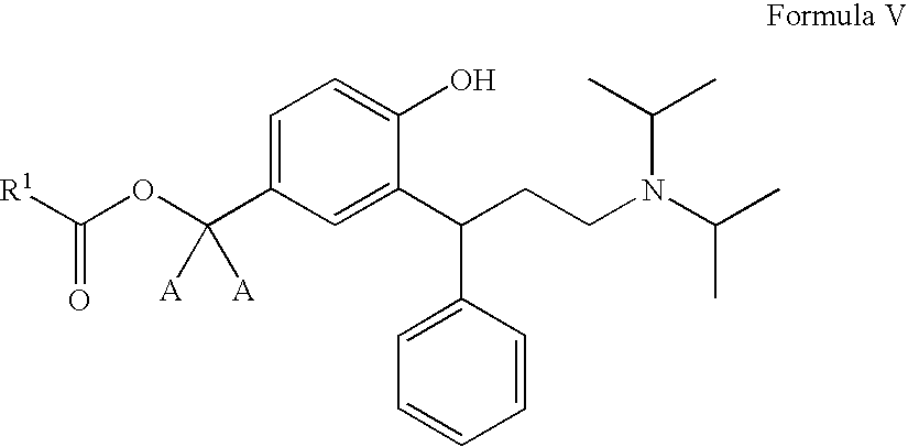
C1=C(C(OC([R1])=O)([A])[A])C=C(C(CCN(C(C)C)C(C)C)C2=CC=CC=C2)C(O)=C1
